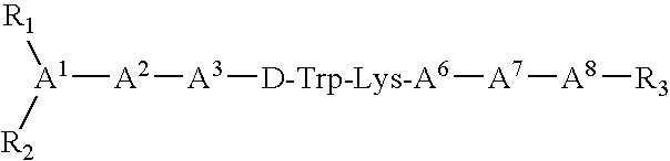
[A1]([A2][A3][D-Trp-Lys-A6][A7][A8][R3])([R1])[R2]
